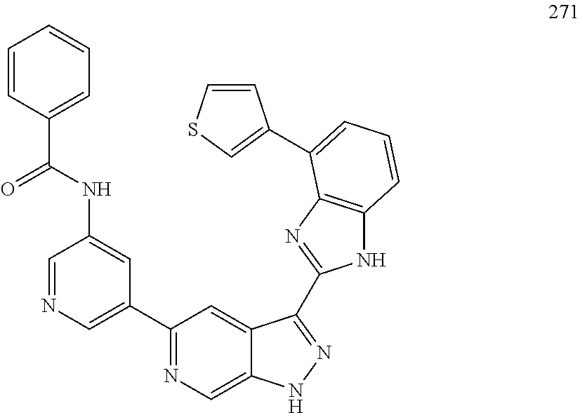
C1=NC=C(C2=NC=C3C(=C2)C(C2=NC4=C(N2)C=CC=C4C2=CSC=C2)=NN3)C=C1NC(C1=CC=CC=C1)=O
